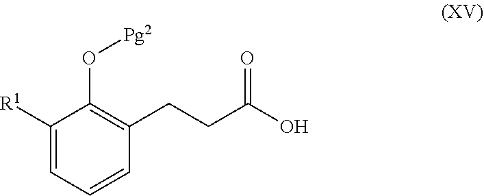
O([Pg2])C1=C(CCC(O)=O)C=CC=C1[R1]
